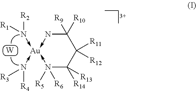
[W].C1([R10])([R9])N->[Au](-N([R2])[R1])(-N([R4])[R3])-N([R6])([R5])C([R13])([R14])C1([R11])[R12]
